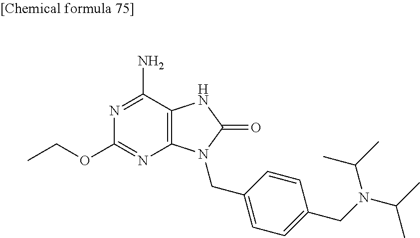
N1=C(N)C2=C(N=C1OCC)N(CC1=CC=C(CN(C(C)C)C(C)C)C=C1)C(=O)N2
